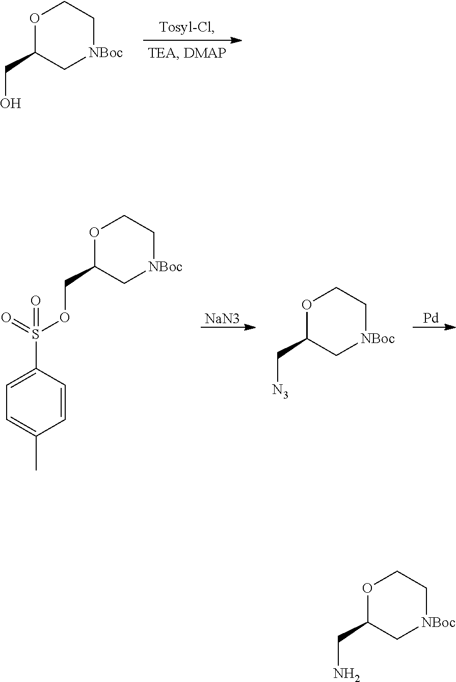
O1C(CO)C[NBoc]CC1.[NaN3].[Pd].O1C(COS(C2=CC=C(C)C=C2)(=O)=O)C[NBoc]CC1.O1C(C[N3])C[NBoc]CC1.O1C(CN)C[NBoc]CC1
